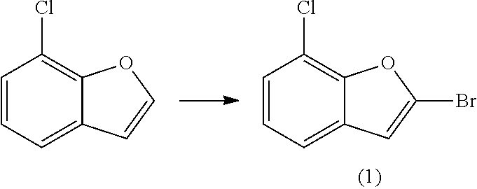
C1=CC=C2C(=C1Cl)OC(Br)=C2.C1=CC=C2C(=C1Cl)OC=C2
